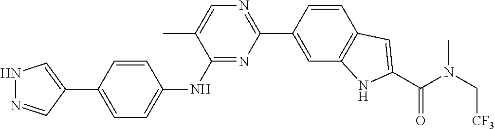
C1=CC(C2=NC=C(C)C(NC3=CC=C(C4=CNN=C4)C=C3)=N2)=CC2=C1C=C(C(N(C[CF3])C)=O)N2
